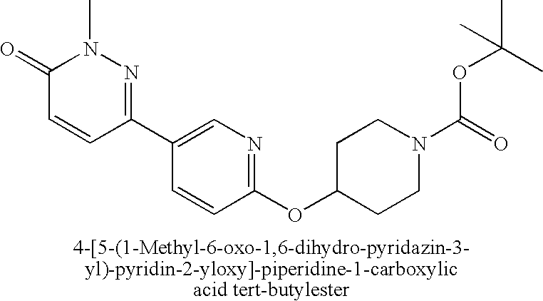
O=C1C=CC(C2=CN=C(OC3CCN(C(=O)OC(C)(C)C)CC3)C=C2)=NN1C
